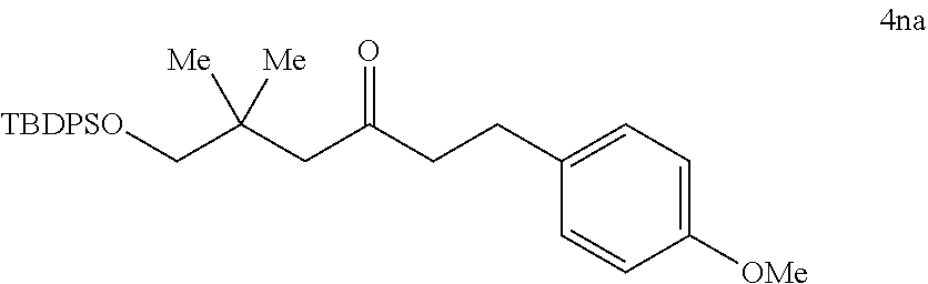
C1(CCC(CC(C[TBDPSO])([Me])[Me])=O)=CC=C([OMe])C=C1
